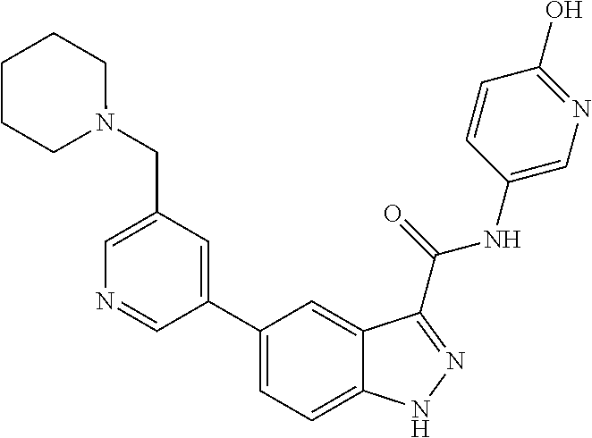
C1(CN2CCCCC2)=CN=CC(C2=CC=C3C(=C2)C(C(NC2=CN=C(O)C=C2)=O)=NN3)=C1
